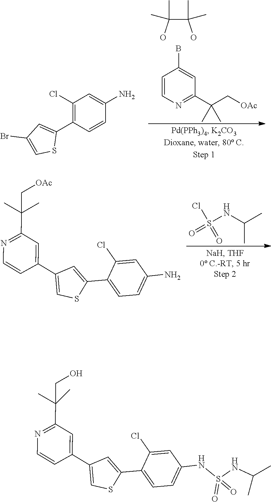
OC(C(O)(C)C)(C)C.C1=CN=C(C(C[OAc])(C)C)C=C1B.C1(Cl)=C(C2=CC(Br)=CS2)C=CC(N)=C1.C(C)(C)NS(=O)(Cl)=O.C1=C(Cl)C(C2=CC(C3=CC(C(C[OAc])(C)C)=NC=C3)=CS2)=CC=C1N.C1=C(Cl)C(C2=CC(C3=CC(C(CO)(C)C)=NC=C3)=CS2)=CC=C1NS(NC(C)C)(=O)=O
